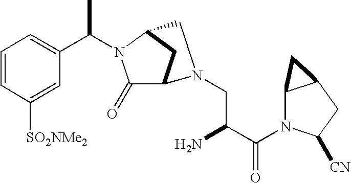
C1=CC([SO2NMe2])=CC(C(C)N2C(=O)C3CC2CN3CC(N)C(N2C3C(CC2[CN])C3)=O)=C1
